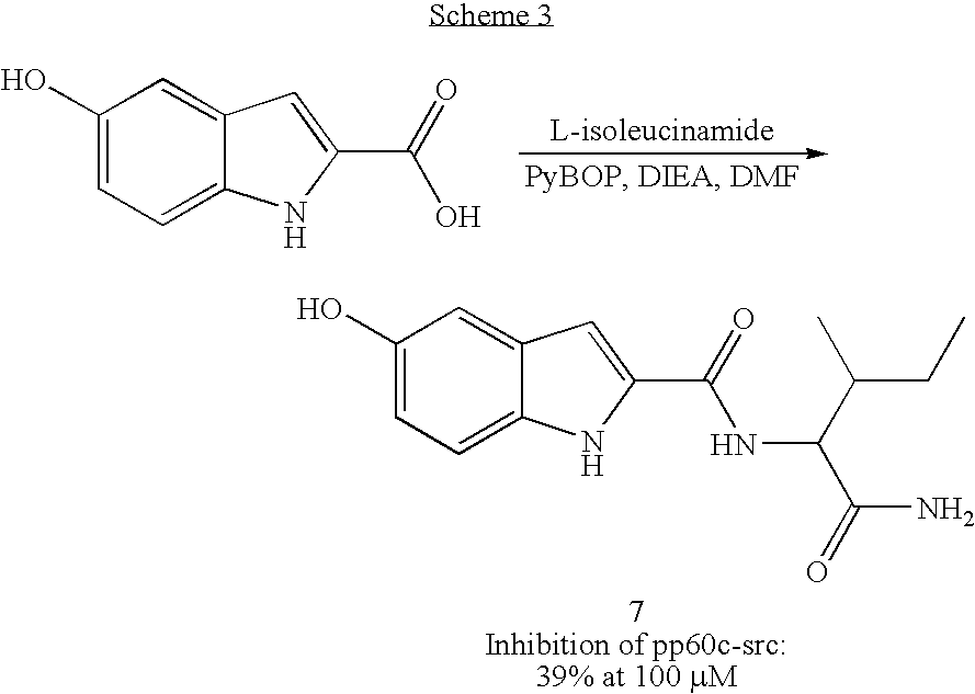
C1(O)=CC=C2C(=C1)C=C(C(=O)O)N2.C1(O)=CC=C2C(=C1)C=C(C(=O)NC(C(CC)C)C(N)=O)N2
